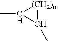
[CH]1(C)C(C)[(CH2)m]1
